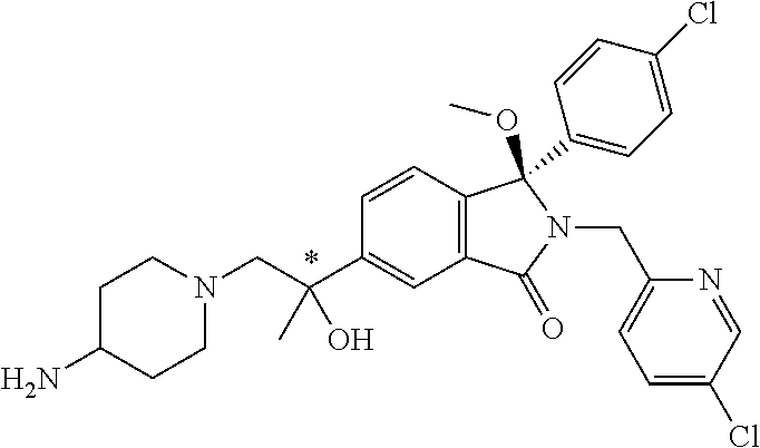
C1=CC2=C(C=C1C(CN1CCC(N)CC1)(C)O)C(=O)N(CC1=CC=C(Cl)C=N1)C2(OC)C1=CC=C(Cl)C=C1
